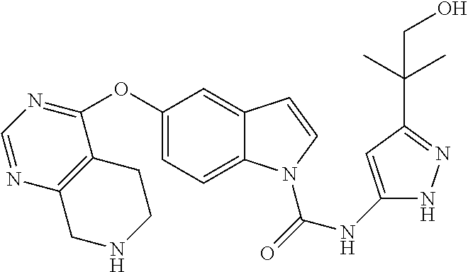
C1(OC2=NC=NC3=C2CCNC3)=CC=C2C(=C1)C=CN2C(=O)NC1=CC(C(C)(C)CO)=NN1
